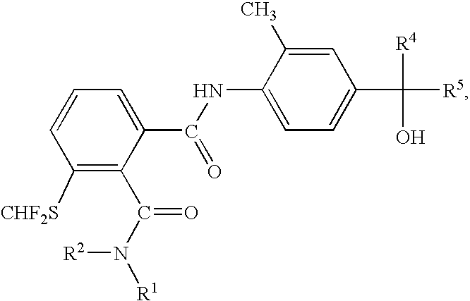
C1([CHF2S])=C(C(N([R1])[R2])=O)C(C(NC2=CC=C(C([R5])([R4])O)C=C2C)=O)=CC=C1
